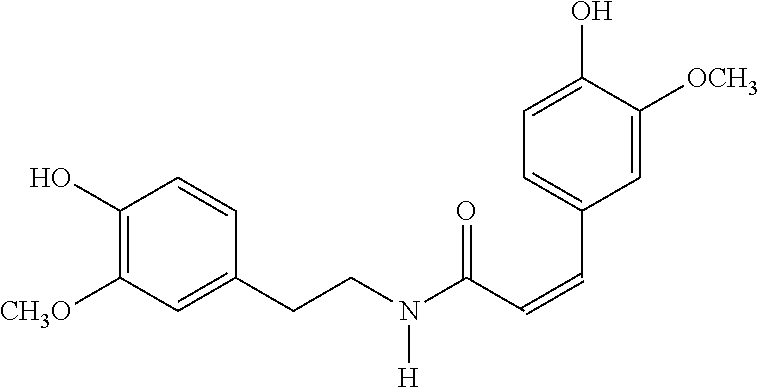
C1(O)=C([CH3O])C=C(CCN([H])C(=O)C=CC2=CC=C(O)C([OCH3])=C2)C=C1
